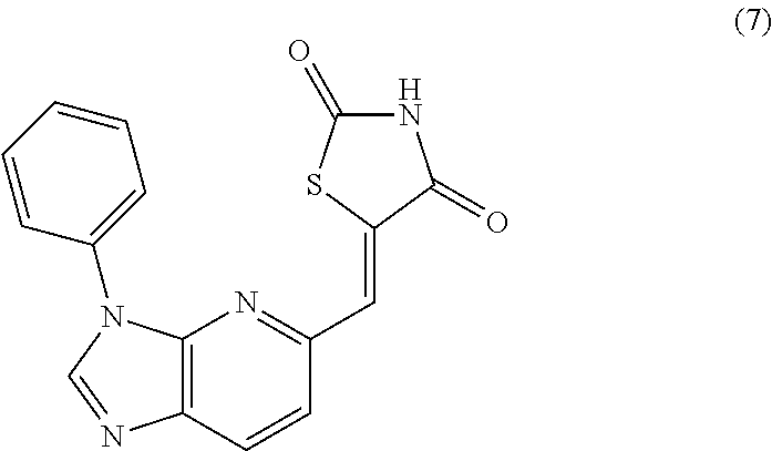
C12=C(N=C(C=C3C(=O)NC(=O)S3)C=C1)N(C1=CC=CC=C1)C=N2
